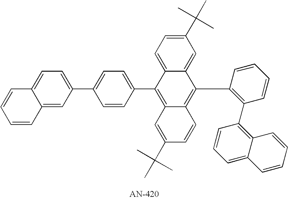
C1(C2=CC=C(C3=CC=C4C(=C3)C=CC=C4)C=C2)=C2C(=C(C3=C(C4=C5C(=CC=C4)C=CC=C5)C=CC=C3)C3=CC(C(C)(C)C)=CC=C13)C=CC(C(C)(C)C)=C2
